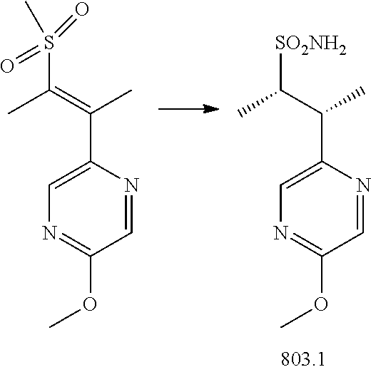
C1=NC(C(C)C(C)[SO2NH2])=CN=C1OC.C1=NC(C(C)=C(C)S(C)(=O)=O)=CN=C1OC
